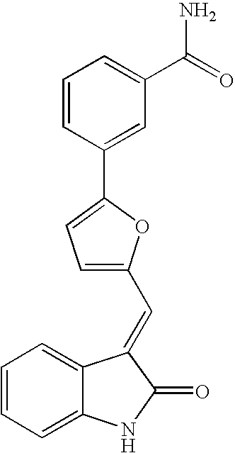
C1=CC=C2C(=C1)C(=CC1=CC=C(C3=CC(C(=O)N)=CC=C3)O1)C(=O)N2
